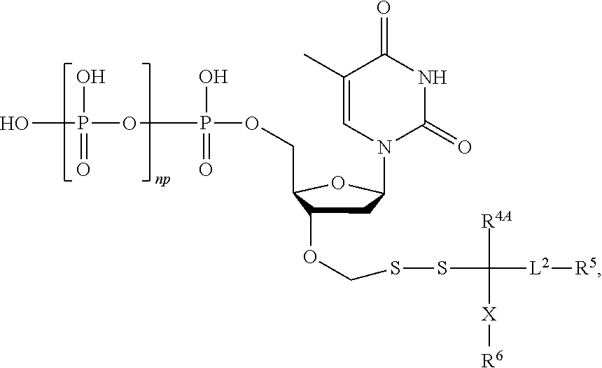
C1(C)=CN(C2CC(OCSSC([R4A])([X][R6])[L2][R5])C(COP(OP(O)(O)=O)(=O)O)O2)C(=O)NC1=O
